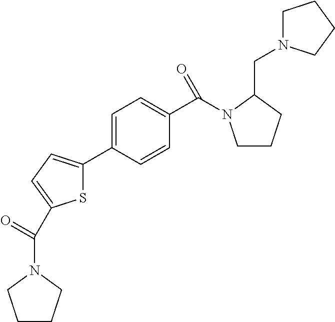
S1C(C2=CC=C(C(N3CCCC3CN3CCCC3)=O)C=C2)=CC=C1C(=O)N1CCCC1
